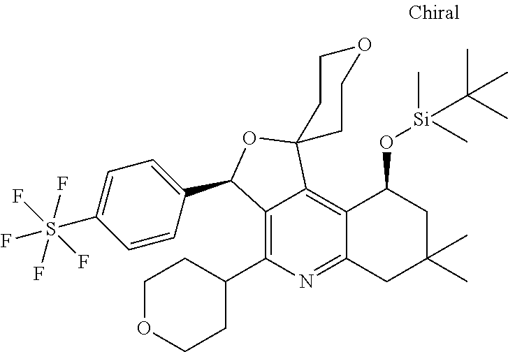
C12=C(C3CCOCC3)N=C3C(=C1C1(OC2C2=CC=C(S(F)(F)(F)(F)F)C=C2)CCOCC1)C(O[Si](C)(C(C)(C)C)C)CC(C)(C)C3
